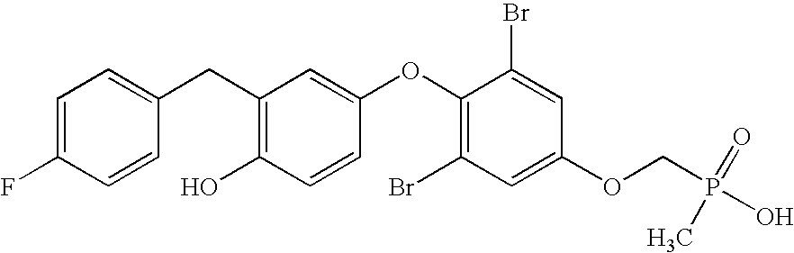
C1=C(F)C=CC(CC2=C(O)C=CC(OC3=C(Br)C=C(OCP(O)(=O)C)C=C3Br)=C2)=C1
